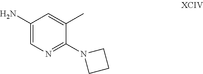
C1(N)=CN=C(N2CCC2)C(C)=C1
